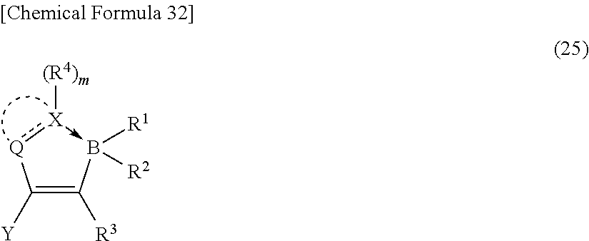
C1([Y])=C([R3])B([R1])([R2])-[X]([(R4)m]):[Q]1
